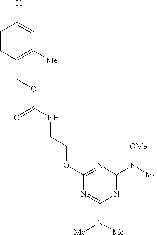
C1=CC(COC(NCCOC2=NC(N([Me])[OMe])=NC(N([Me])[Me])=N2)=O)=C([Me])C=C1Cl
